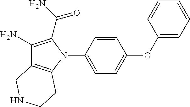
C1(N)=C(C(N)=O)N(C2=CC=C(OC3=CC=CC=C3)C=C2)C2=C1CNCC2
